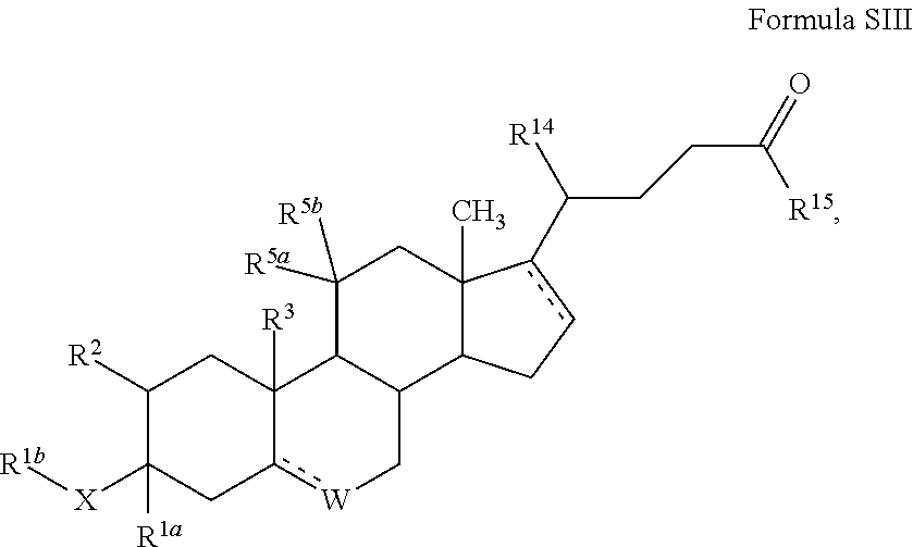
C1([R2])C([X][R1b])([R1a])Cc2[W]CC3C(C2([R3])C1)C([R5a])([R5b])CC1(C)C3Ccc1C(CCC([R15])=O)[R14]
